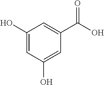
C1(O)=CC(O)=CC(C(O)=O)=C1
